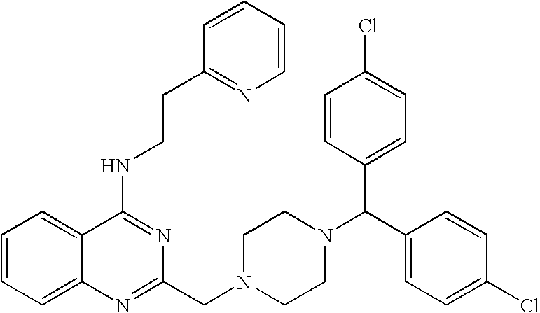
C1=CC=C2C(=C1)C(NCCC1=NC=CC=C1)=NC(CN1CCN(C(C3=CC=C(Cl)C=C3)C3=CC=C(Cl)C=C3)CC1)=N2
